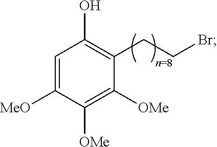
C1=C([MeO])C([OMe])=C([OMe])C(CCBr)=C1O
